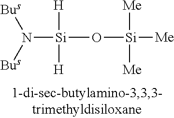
[Si](O[Si]([Me])([Me])[Me])([H])([H])N([Bus])[Bus]
